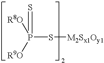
P([R8O])([R9O])(S[M2Sx1Oy1])=S
